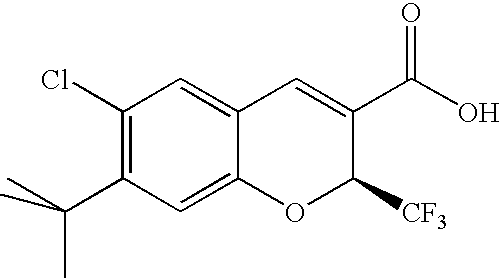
C1(Cl)=C(C(C)(C)C)C=C2C(=C1)C=C(C(O)=O)C([CF3])O2
